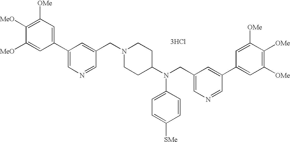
[3HCl].C1([OMe])=C([MeO])C([MeO])=CC(C2=CN=CC(CN3CCC(N(CC4=CN=CC(C5=CC([OMe])=C([OMe])C([OMe])=C5)=C4)C4=CC=C([SMe])C=C4)CC3)=C2)=C1
